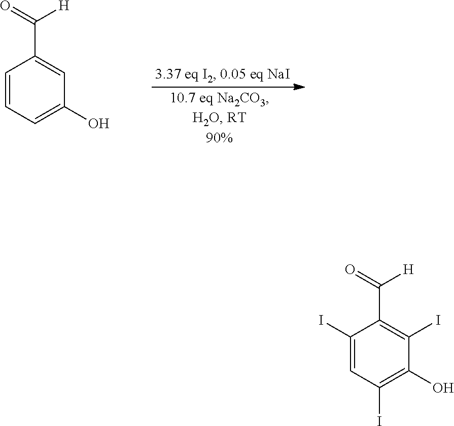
C1=CC=C(O)C=C1C(=O)[H].C1(I)=CC(I)=C(O)C(I)=C1C(=O)[H]
